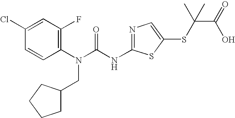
C1(Cl)=CC(F)=C(N(C(NC2=NC=C(SC(C(O)=O)(C)C)S2)=O)CC2CCCC2)C=C1
